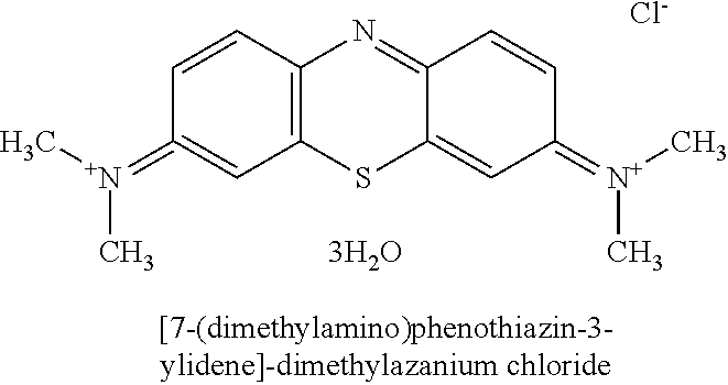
C1=CC2=C(C=C1=[N+](C)C)SC1=CC(=[N+](C)C)C=CC1=N2.[Cl-]
